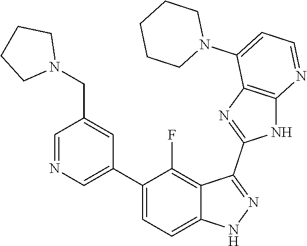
C1=NC=C(C2=CC=C3C(=C2F)C(C2=NC4=C(N2)N=CC=C4N2CCCCC2)=NN3)C=C1CN1CCCC1
